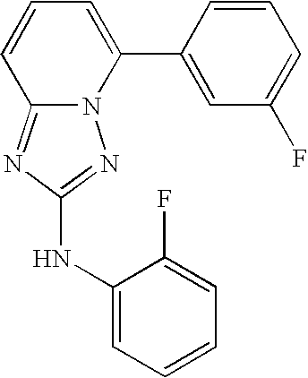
C12=NC(NC3=CC=CC=C3F)=NN1C(C1=CC(F)=CC=C1)=CC=C2
